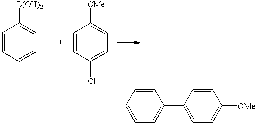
C1=CC=CC=C1[B(OH)2].C1=CC(Cl)=CC=C1[OMe].C1=C(C2=CC=C([OMe])C=C2)C=CC=C1
